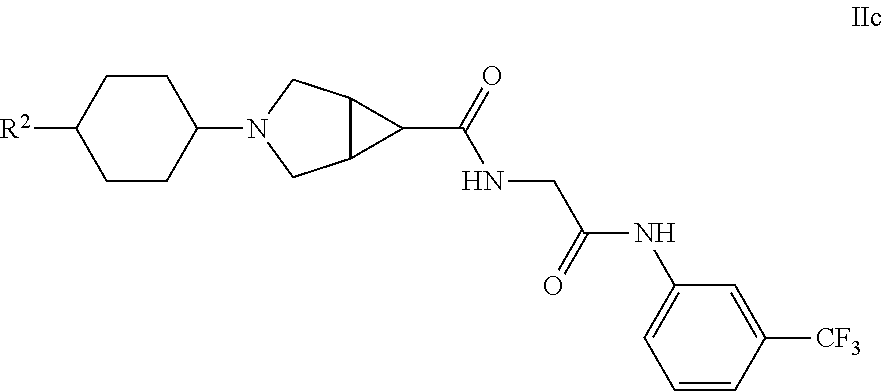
C12C(CN(C3CCC([R2])CC3)C1)C2C(NCC(NC1=CC=CC([CF3])=C1)=O)=O
